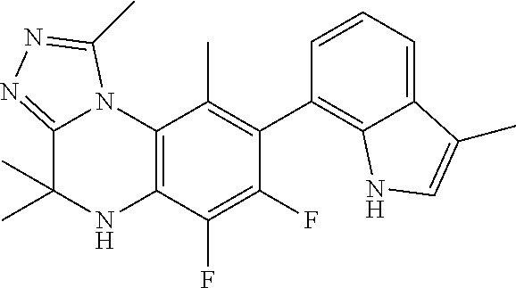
C1(C2=C3C(=CC=C2)C(C)=CN3)=C(C)C2=C(C(F)=C1F)NC(C)(C)C1=NN=C(C)N21
